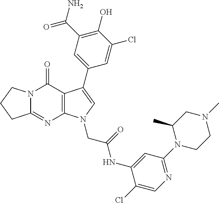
C12=NC3=C(C(=O)N1CCC2)C(C1=CC(C(=O)N)=C(O)C(Cl)=C1)=CN3CC(=O)NC1=CC(N2CCN(C)CC2C)=NC=C1Cl
